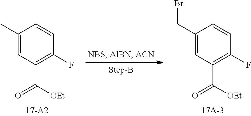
C1(C)=CC(C(=O)[OEt])=C(F)C=C1.C1(CBr)=CC(C(=O)[OEt])=C(F)C=C1
